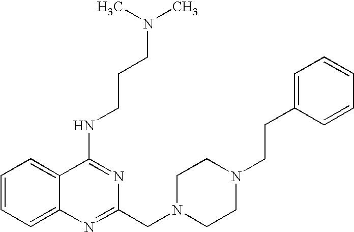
C1=CC=C2C(=C1)C(NCCCN(C)C)=NC(CN1CCN(CCC3=CC=CC=C3)CC1)=N2
